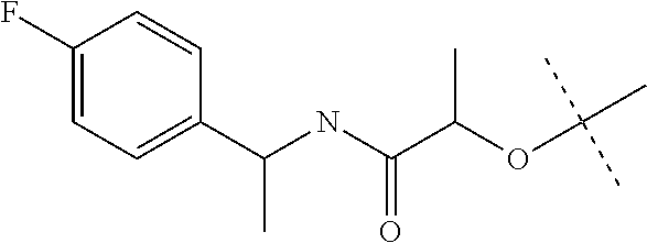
C1(F)=CC=C(C(NC(C(OC(C)(C)C)C)=O)C)C=C1
